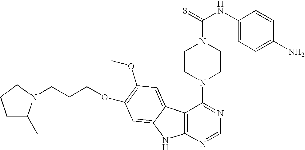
C12=C(N=CN=C1N1CCN(C(=S)NC3=CC=C(N)C=C3)CC1)NC1=CC(OCCCN3C(C)CCC3)=C(OC)C=C21
